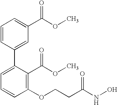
C1=CC(C2=CC=CC(OCCC(NO)=O)=C2C(OC)=O)=CC(C(OC)=O)=C1
